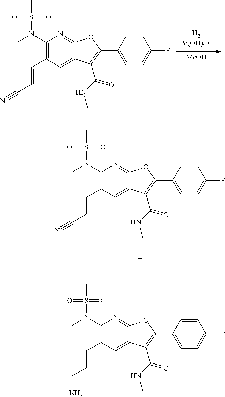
[MeOH].CS(=O)(=O)N(C1=C(C=CC#N)C=C2C(=N1)OC(C1=CC=C(F)C=C1)=C2C(=O)NC)C.CS(=O)(=O)N(C1=C(CCC#N)C=C2C(=N1)OC(C1=CC=C(F)C=C1)=C2C(=O)NC)C.CS(=O)(=O)N(C1=C(CCCN)C=C2C(=N1)OC(C1=CC=C(F)C=C1)=C2C(=O)NC)C
